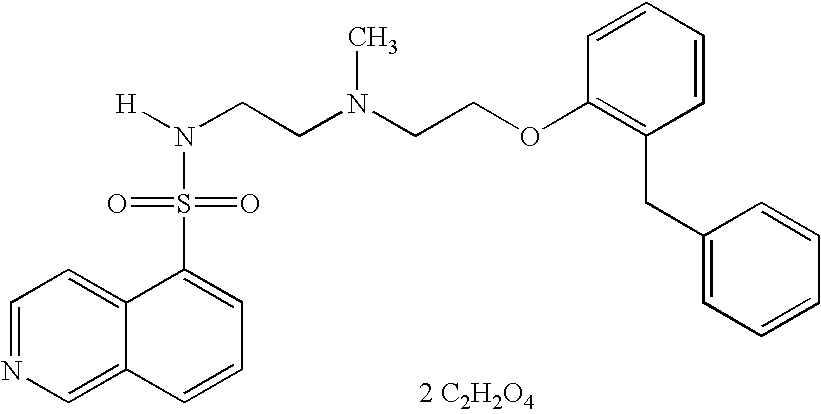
C1=NC=C2C(=C1)C(S(=O)(=O)N([H])CCN(CCOC1=C(CC3=CC=CC=C3)C=CC=C1)C)=CC=C2.[2 C2H2O4]
